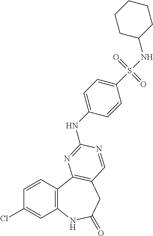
C1=CC2=C(C=C1Cl)NC(=O)CC1=C2N=C(NC2=CC=C(S(NC3CCCCC3)(=O)=O)C=C2)N=C1
